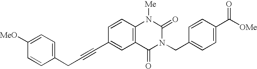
C1=C([MeO])C=CC(CC#CC2=CC3=C(C=C2)N([Me])C(=O)N(CC2=CC=C(C([OMe])=O)C=C2)C3=O)=C1
